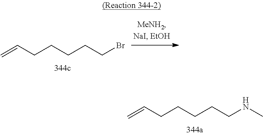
C=CCCCCCBr.C=CCCCCCNC
